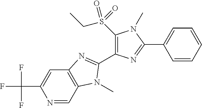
N1=CC2=C(C=C1C(F)(F)F)N=C(C1=C(S(CC)(=O)=O)N(C)C(C3=CC=CC=C3)=N1)N2C
